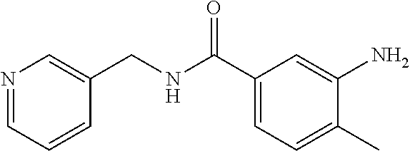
N1=CC=CC(CNC(C2=CC=C(C)C(N)=C2)=O)=C1
